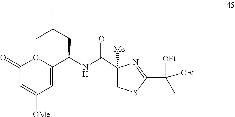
C1(C(C)([OEt])[OEt])=NC(C(NC(C2=CC([OMe])=CC(=O)O2)CC(C)C)=O)([Me])CS1
